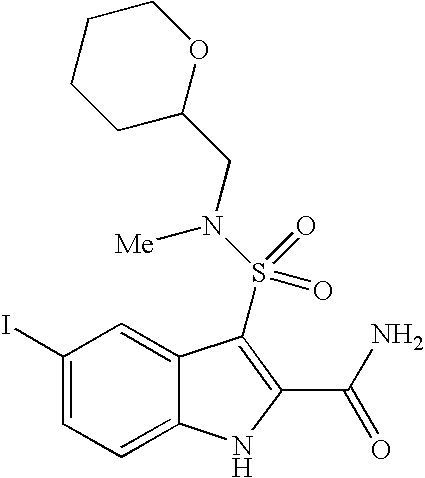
C1C(CN(S(=O)(=O)C2=C(C(N)=O)NC3=CC=C(I)C=C32)[Me])OCCC1
